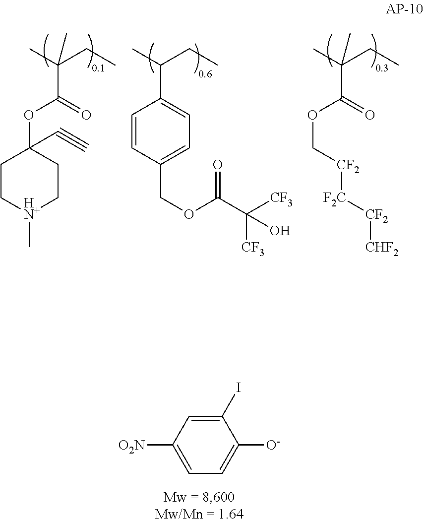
CC(C(OC1(C#C)CC[HN+](C)CC1)=O)(CC)C.CC(C1=CC=C(COC(=O)C([CF3])([CF3])O)C=C1)CC.CC(C(OC[CF2][F2C][CF2][CHF2])=O)(CC)C.C1(I)=CC([O2N])=CC=C1[O-]
